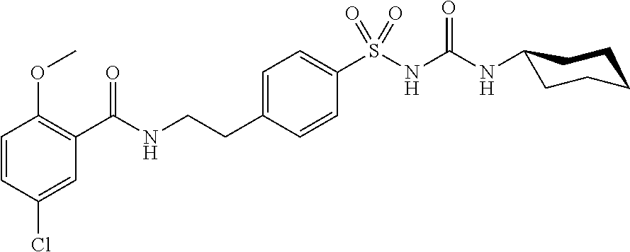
C1=CC(Cl)=CC(C(NCCC2=CC=C(S(NC(NC3CCCCC3)=O)(=O)=O)C=C2)=O)=C1OC
